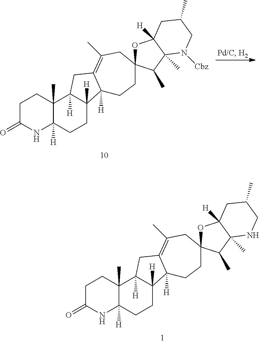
C12([H])C(C)(C3([H])C([H])(CC1)C1([H])C(=C(C)CC4(CC1)OC1([H])C(C)(C4C)NCC(C)C1)C3)CCC(=O)N2.C12([H])C(C)(C3([H])C([H])(CC1)C1([H])C(=C(C)CC4(CC1)OC1([H])C(C)(C4C)N([Cbz])CC(C)C1)C3)CCC(=O)N2
